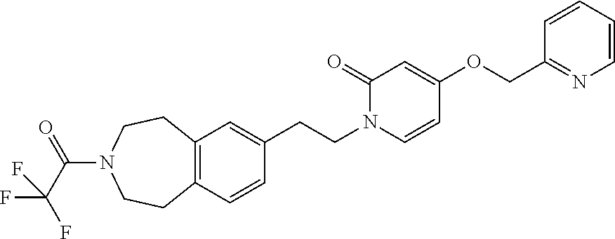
C12=C(CCN(C(C(F)(F)F)=O)CC1)C=C(CCN1C(=O)C=C(OCC3=NC=CC=C3)C=C1)C=C2
